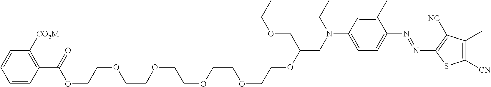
C1(C)=CC(N(CC(OCCOCCOCCOCCOCCOC(C2=C([CO2M])C=CC=C2)=O)COC(C)C)CC)=CC=C1N=NC1=C([NC])C(C)=C([CN])S1
